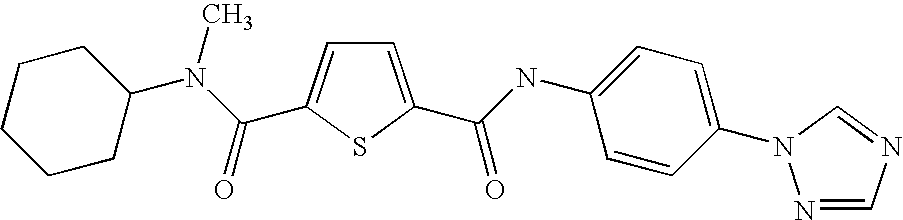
C1=C(C(=O)NC2=CC=C(N3N=CN=C3)C=C2)SC(C(N(C2CCCCC2)C)=O)=C1
